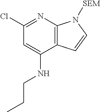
C12=C(N=C(Cl)C=C1NCCC)N([SEM])C=C2
